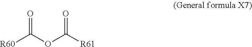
[R60]C(OC([R61])=O)=O
